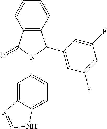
C12=C(C(=O)N(C3=CC=C4C(=C3)N=CN4)C1C1=CC(F)=CC(F)=C1)C=CC=C2
